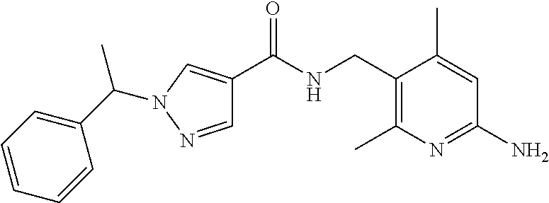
C1(CNC(C2=CN(C(C3=CC=CC=C3)C)N=C2)=O)=C(C)N=C(N)C=C1C
